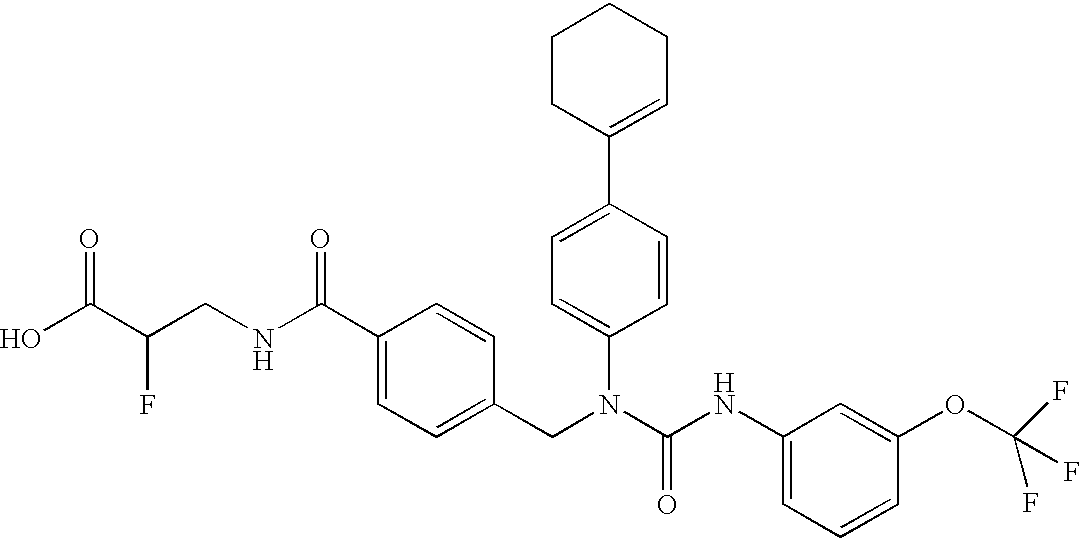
OC(C(CNC(C1=CC=C(CN(C(NC2=CC=CC(OC(F)(F)F)=C2)=O)C2=CC=C(C3=CCCCC3)C=C2)C=C1)=O)F)=O
